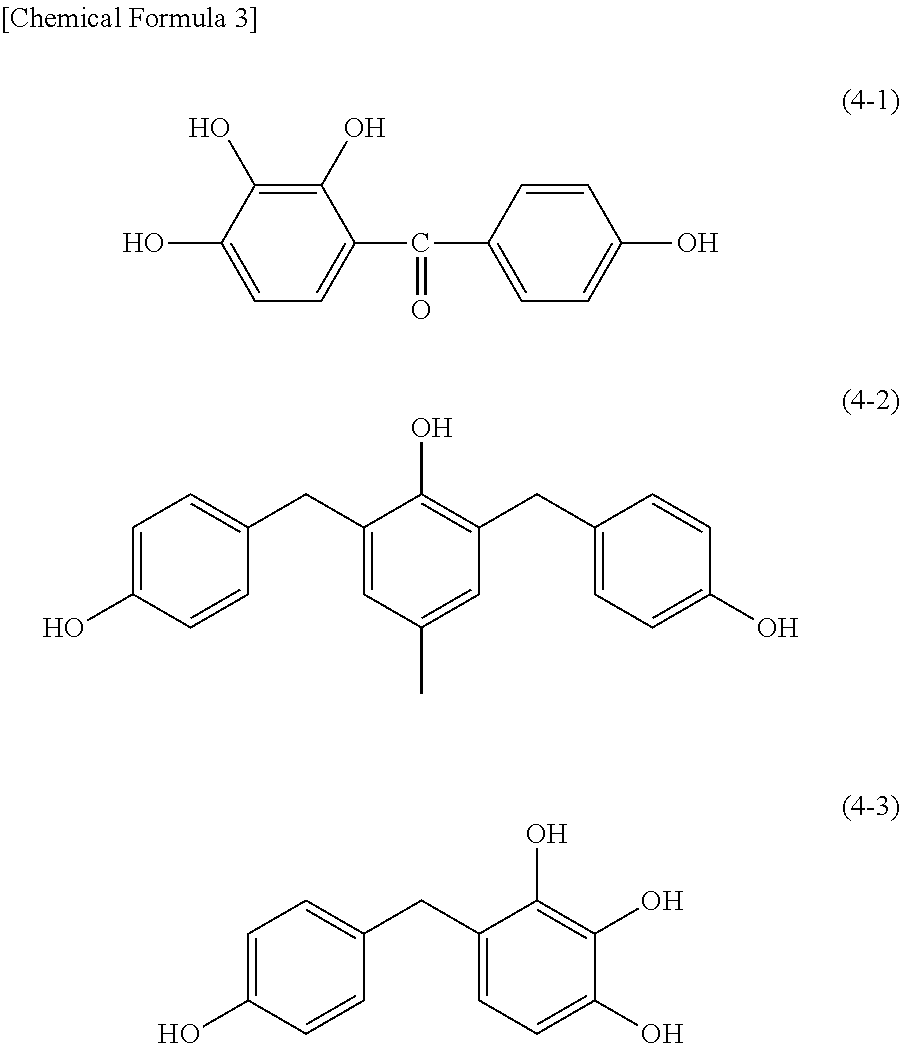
C1(O)=C(O)C(O)=CC=C1C(C1=CC=C(O)C=C1)=O.C1=C(O)C=CC(CC2=CC(C)=CC(CC3=CC=C(O)C=C3)=C2O)=C1.C1=C(O)C=CC(CC2=CC=C(O)C(O)=C2O)=C1
